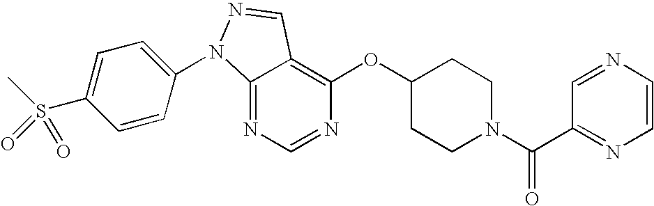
C12=NC=NC(OC3CCN(C(C4=NC=CN=C4)=O)CC3)=C1C=NN2C1=CC=C(S(C)(=O)=O)C=C1
